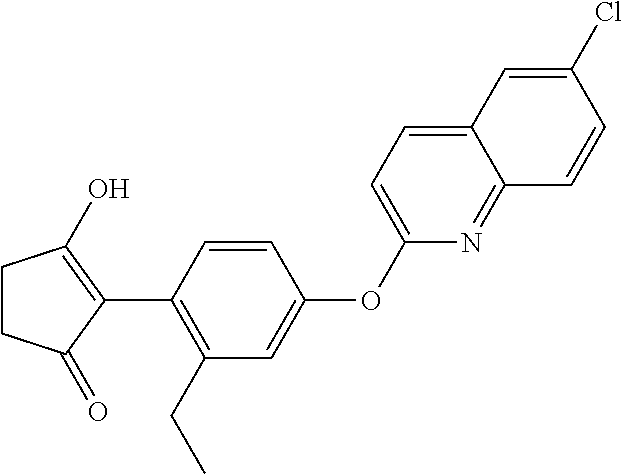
C1CC(O)=C(C2=C(CC)C=C(OC3=CC=C4C(=N3)C=CC(Cl)=C4)C=C2)C1=O
